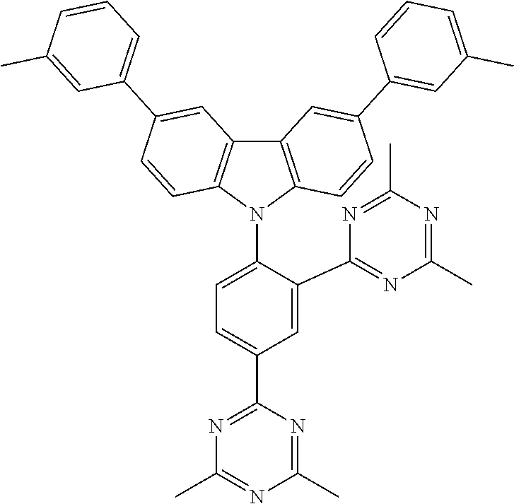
C1=C(C2=NC(C)=NC(C)=N2)C(N2C3=C(C4=C2C=CC(C2=CC=CC(C)=C2)=C4)C=C(C2=CC(C)=CC=C2)C=C3)=CC=C1C1=NC(C)=NC(C)=N1
